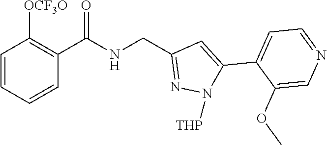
C1=CC=CC(C(NCC2=NN([THP])C(C3=CC=NC=C3OC)=C2)=O)=C1[OCF3O]
